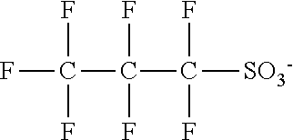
FC(C(F)(C([SO3-])(F)F)F)(F)F
